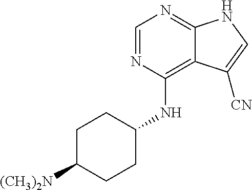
C1C([(CH3)2N])CCC(NC2=C3C(=NC=N2)NC=C3[CN])C1
